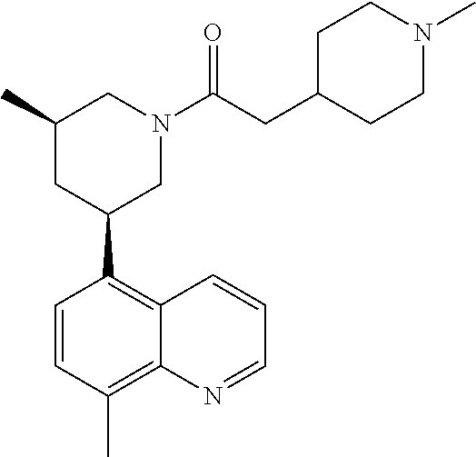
C1=CC(C2CN(C(CC3CCN(C)CC3)=O)CC(C)C2)=C2C(=C1C)N=CC=C2
